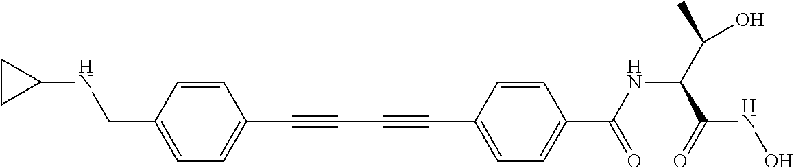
C1=CC(CNC2CC2)=CC=C1C#CC#CC1=CC=C(C(NC(C(C)O)C(NO)=O)=O)C=C1
